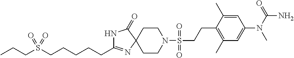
C1CN(S(=O)(=O)CCC2=C(C)C=C(N(C)C(=O)N)C=C2C)CCC12N=C(CCCCCS(CCC)(=O)=O)NC2=O
